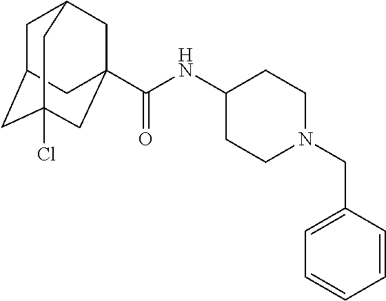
C1C2CC3(Cl)CC(C(NC4CCN(CC5=CC=CC=C5)CC4)=O)(CC1C3)C2
